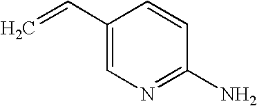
C1(C=C)=CN=C(N)C=C1
